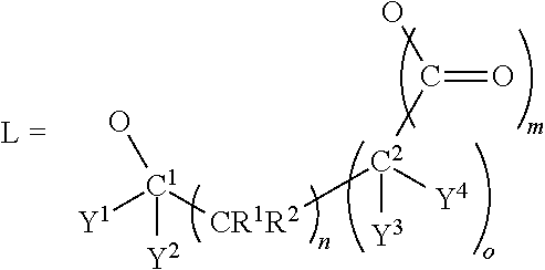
[Y1][C1]([CR1R2][C2]([Y4])([Y3])C(O)=O)(O)[Y2]
